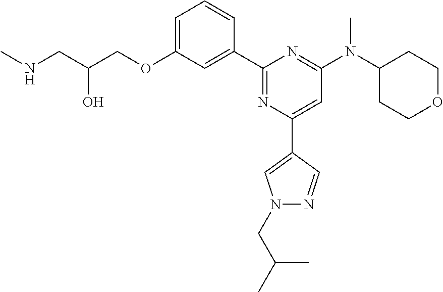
C1=C(OCC(CNC)O)C=C(C2=NC(C3=CN(CC(C)C)N=C3)=CC(N(C3CCOCC3)C)=N2)C=C1
